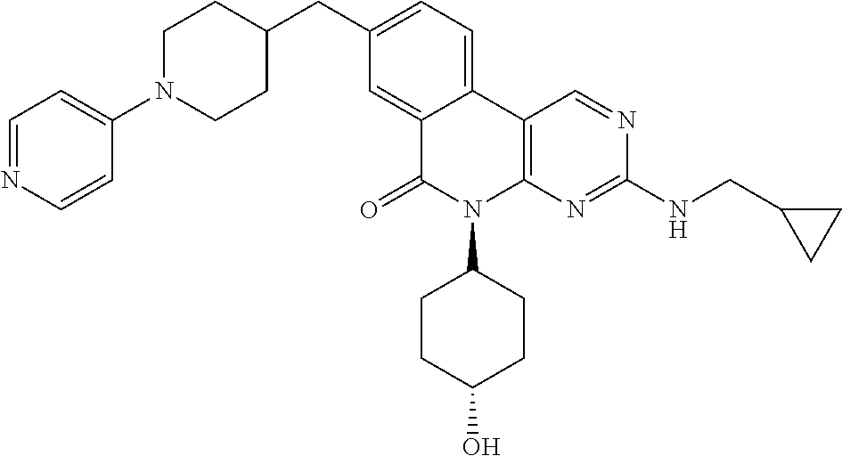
C1(CC2CCN(C3=CC=NC=C3)CC2)=CC=C2C(=C1)C(=O)N(C1CCC(O)CC1)C1=C2C=NC(NCC2CC2)=N1
